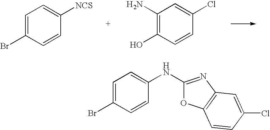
C1=C(Br)C=CC([NCS])=C1.C1(N)=C(O)C=CC(Cl)=C1.C1=C(Br)C=CC(NC2=NC3=C(O2)C=CC(Cl)=C3)=C1
